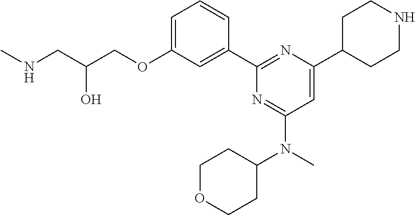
C1=C(OCC(CNC)O)C=C(C2=NC(C3CCNCC3)=CC(N(C3CCOCC3)C)=N2)C=C1
